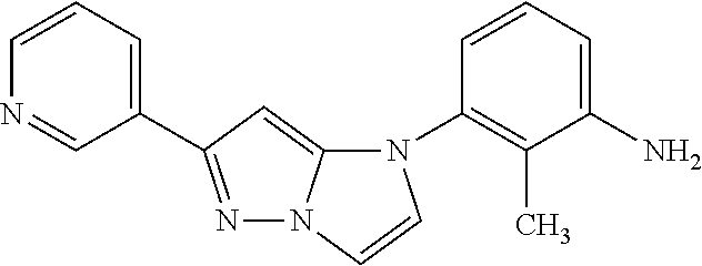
N1=C(C2=CC=CN=C2)C=C2N1C=CN2C1=C(C)C(N)=CC=C1
